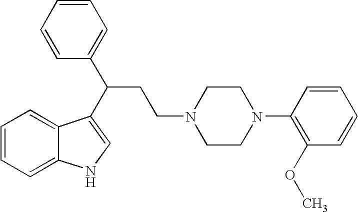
C1=CC=C2C(=C1)C(C(C1=CC=CC=C1)CCN1CCN(C3=C(OC)C=CC=C3)CC1)=CN2
